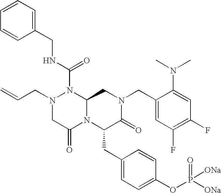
N1(CC=C)CC(=O)N2C(N1C(NCC1=CC=CC=C1)=O)CN(CC1=CC(F)=C(F)C=C1N(C)C)C(=O)C2CC1=CC=C(OP(=O)([ONa])[ONa])C=C1
